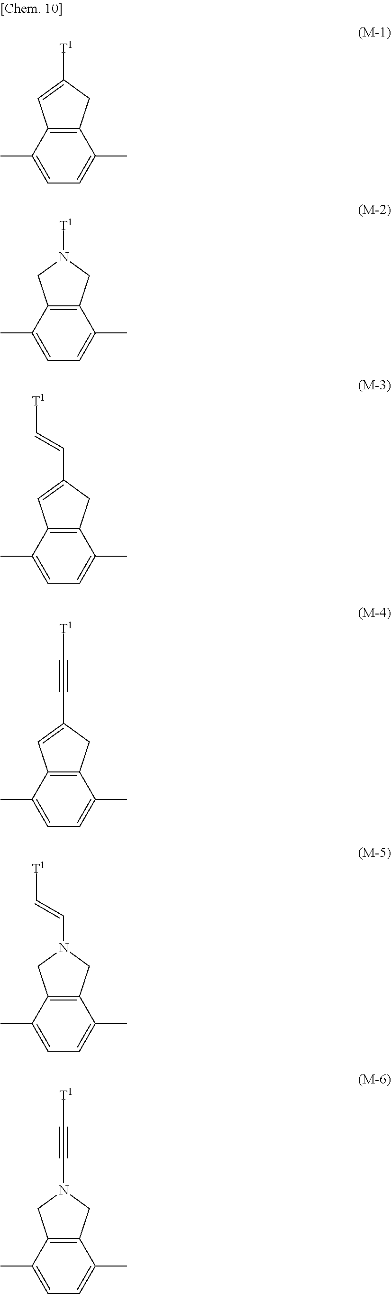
C12=C(C(C)=CC=C1C)C=C([T1])C2.C12=C(C(C)=CC=C1C)CN([T1])C2.C12=C(C(C)=CC=C1C)C=C(C=C[T1])C2.C12=C(C(C)=CC=C1C)C=C(C#C[T1])C2.C12=C(C(C)=CC=C1C)CN(C=C[T1])C2.C12=C(C(C)=CC=C1C)CN(C#C[T1])C2
